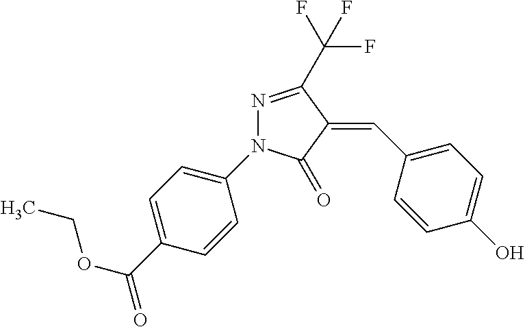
N1=C(C(F)(F)F)C(=CC2=CC=C(O)C=C2)C(=O)N1C1=CC=C(C(=O)OCC)C=C1
